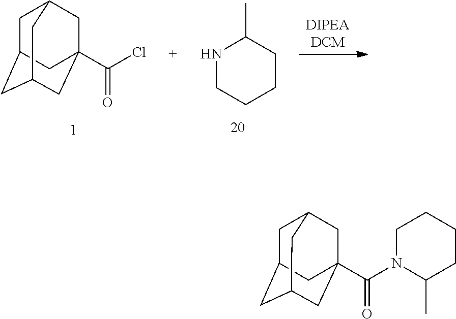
C1C2CC3CC(C(N4CCCCC4C)=O)(CC1C3)C2.C1C2CC3CC(C(Cl)=O)(CC1C3)C2.N1CCCCC1C
